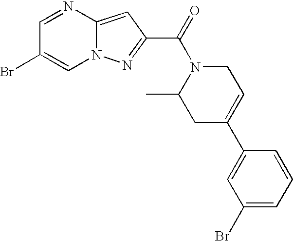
C1=NC2=CC(C(=O)N3C(C)CC(C4=CC(Br)=CC=C4)=CC3)=NN2C=C1Br
